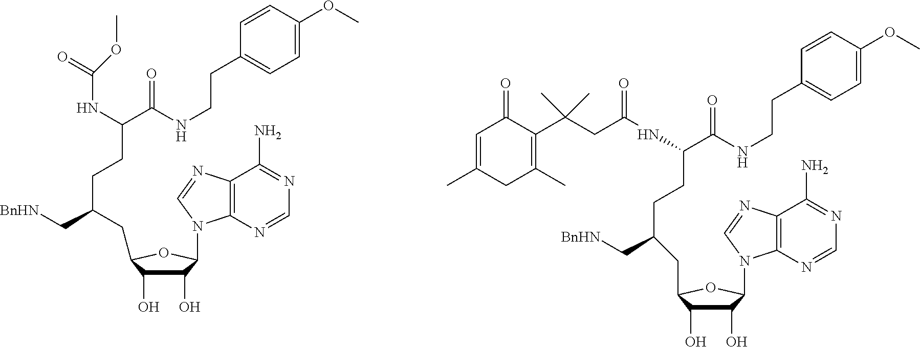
C12=C(N=CN=C1N)N(C1C(O)C(O)C(CC(CCC(C(NCCC3=CC=C(OC)C=C3)=O)NC(=O)OC)C[BnHN])O1)C=N2.C12=C(N=CN=C1N)N(C1C(O)C(O)C(CC(C[BnHN])CCC(NC(CC(C3=C(C)CC(C)=CC3=O)(C)C)=O)C(NCCC3=CC=C(OC)C=C3)=O)O1)C=N2
